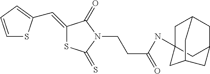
C1=CC=C(C=C2SC(=S)N(CCC(=O)NC34CC5CC(C3)CC(C4)C5)C2=O)S1
